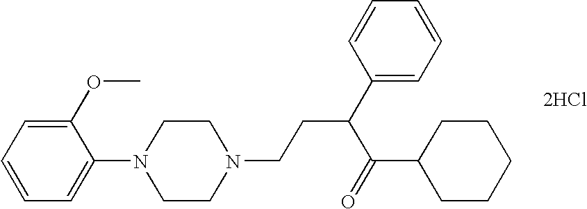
C1(OC)=CC=CC=C1N1CCN(CCC(C2=CC=CC=C2)C(C2CCCCC2)=O)CC1.[2HCl]
